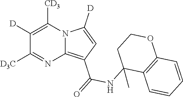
C1([D])=C([CD3])N2C(=C(C(=O)NC3(C)C4=C(OCC3)C=CC=C4)C=C2[D])N=C1[D3C]
